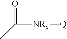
[NRx](C(C)=O)[Q]
